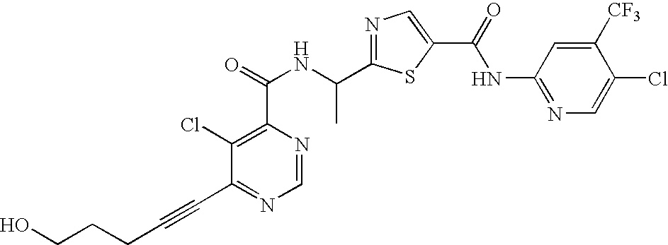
N1=C(C(NC(=O)C2=C(Cl)C(C#CCCCO)=NC=N2)C)SC(C(=O)NC2=NC=C(Cl)C([CF3])=C2)=C1
